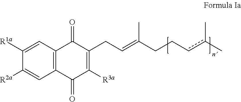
C1([R1a])=CC2=C(C=C1[R2a])C(=O)C([R3a])=C(CC=C(CCcc(C)C)C)C2=O
